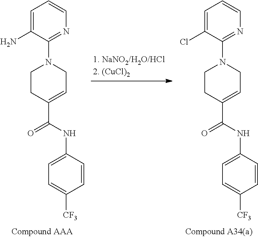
C1=C(N)C(N2CCC(C(=O)NC3=CC=C([CF3])C=C3)=CC2)=NC=C1.C1=C(Cl)C(N2CCC(C(=O)NC3=CC=C([CF3])C=C3)=CC2)=NC=C1
